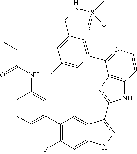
C1=C(C2=C(F)C=C3C(=C2)C(C2=NC4=C(N2)C=CN=C4C2=CC(CNS(C)(=O)=O)=CC(F)=C2)=NN3)C=C(NC(=O)CC)C=N1
